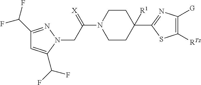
C1(C(F)F)=NN(CC(N2CCC([R1])(C3=NC([G])=C([RTz])S3)CC2)=[X])C(C(F)F)=C1
